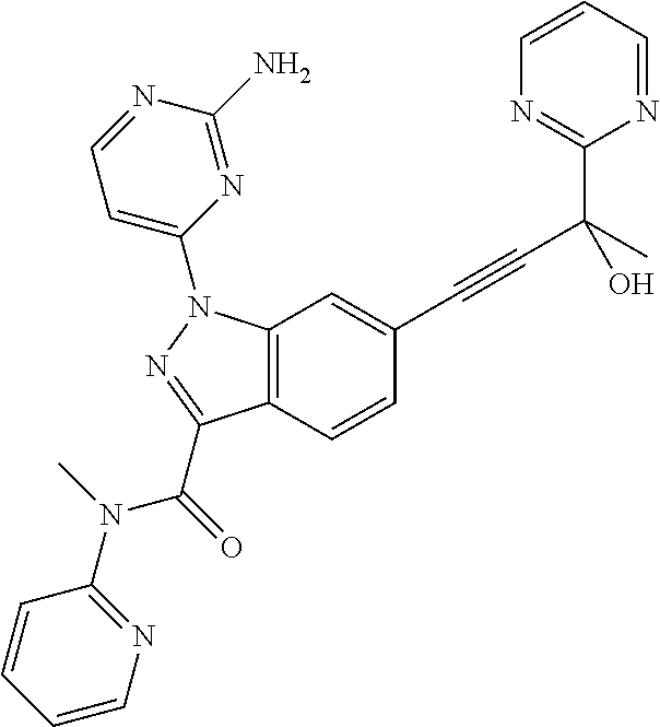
C1=CC(C#CC(C2=NC=CC=N2)(C)O)=CC2=C1C(C(N(C1=NC=CC=C1)C)=O)=NN2C1=CC=NC(N)=N1
